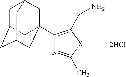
C1C2CC3CC(C4=C(CN)SC(C)=N4)(CC1C3)C2.[2HCl]
